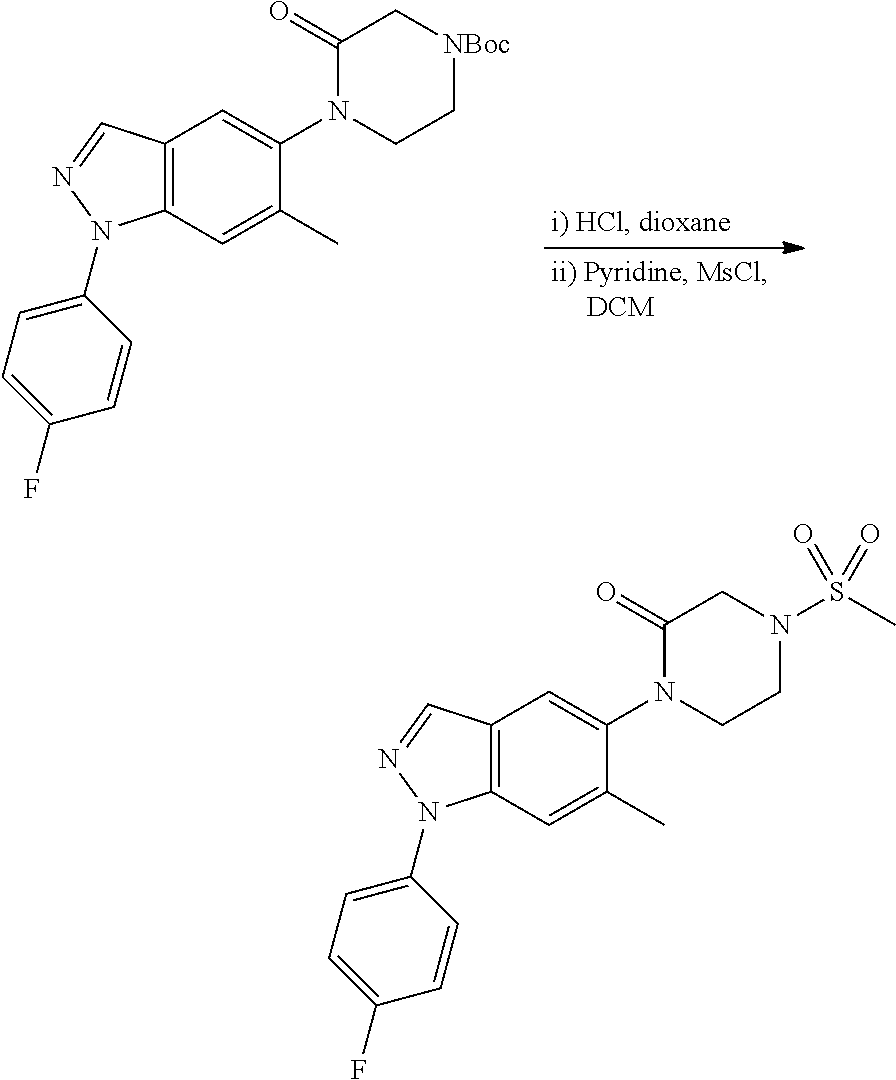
C12=C(C=C(C)C(N3CC[NBoc]CC3=O)=C1)N(C1=CC=C(F)C=C1)N=C2.C12=C(C=C(C)C(N3CCN(S(C)(=O)=O)CC3=O)=C1)N(C1=CC=C(F)C=C1)N=C2
